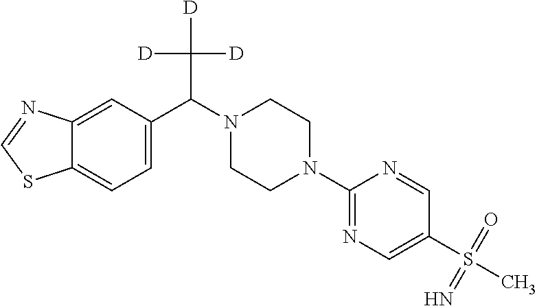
C12=CC(C(N3CCN(C4=NC=C(S(C)(=O)=N)C=N4)CC3)C([D])([D])[D])=CC=C1SC=N2
